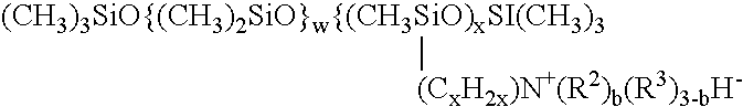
[(CH3)3SiO{(CH3)2SiO}w{(CH3SiO)xSI(CH3)3][(CxH2x)N+(R2)b(R3)3-bH-]
